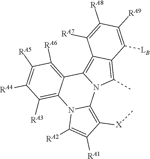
N12C3=C([X]C)C([RA1])=C([RA2])N3C3=C([RA3])C([RA4])=C([RA5])C([RA6])=C3C1=C1C(=C2C)C([LB])=C([RA9])C([RA8])=C1[RA7]
